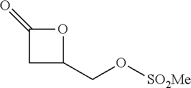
O1C(=O)CC1CO[SO2Me]
